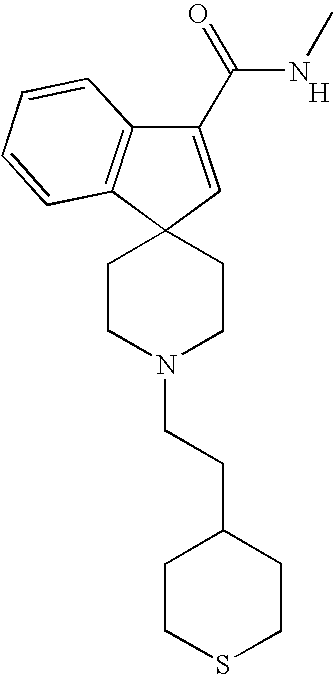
[H].C1(C(=O)NC)=CC2(C3=C1C=CC=C3)CCN(CCC1CCSCC1)CC2
